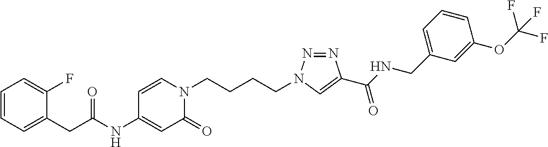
C(NC1=CC(=O)N(CCCCN2N=NC(C(NCC3=CC=CC(OC(F)(F)F)=C3)=O)=C2)C=C1)(=O)CC1=CC=CC=C1F
